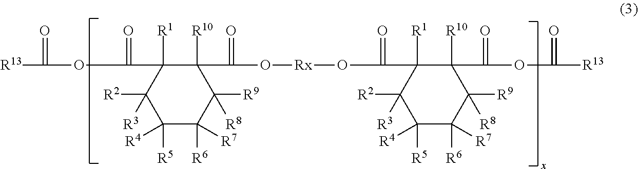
C1([R5])([R4])C([R6])([R7])C([R9])([R8])C([R10])(C(=O)O[Rx]OC(C2([R1])C([R10])(C(=O)OC(=O)[R13])C([R9])([R8])C([R6])([R7])C([R5])([R4])C2([R2])[R3])=O)C([R1])(C(=O)OC(=O)[R13])C1([R2])[R3]
